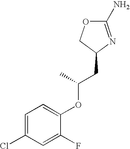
O1C(N)=NC(CC(OC2=CC=C(Cl)C=C2F)C)C1
